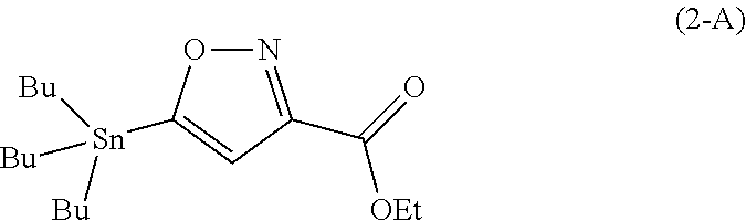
N1=C(C(=O)[OEt])C=C([Sn]([Bu])([Bu])[Bu])O1
